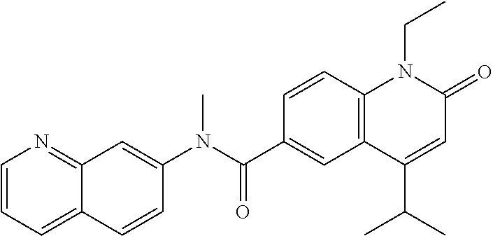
C1(N(C(C2=CC3=C(C=C2)N(CC)C(=O)C=C3C(C)C)=O)C)=CC2=NC=CC=C2C=C1
